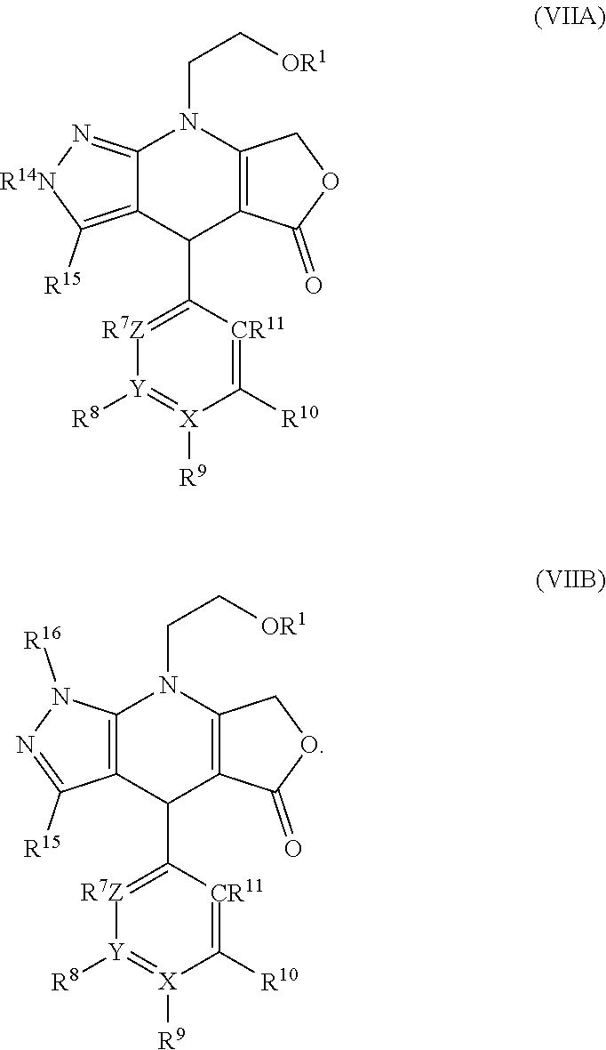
C(C[OR1])N1C2=N[R14N]C([R15])=C2C(C2=[R7Z][Y]([R8])=[X]([R9])C([R10])=[CR11]2)C2=C1COC2=O.C(C[OR1])N1C2=C(C(C3=[R7Z][Y]([R8])=[X]([R9])C([R10])=[CR11]3)C3=C1COC3=O)C([R15])=NN2[R16]
